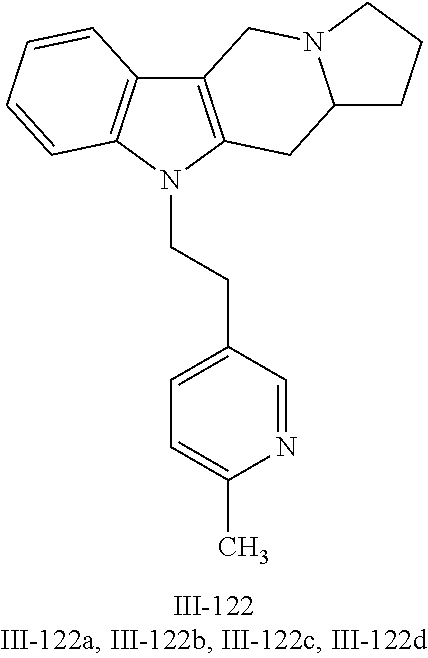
N1(CCC2=CC=C(C)N=C2)C2=C(C3=C1C=CC=C3)CN1C(C2)CCC1
